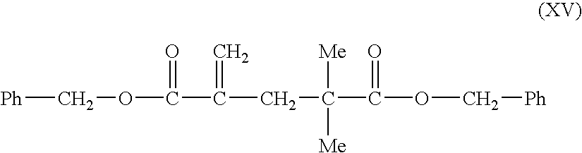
[Ph]COC(=O)C(CC(C(OC[Ph])=O)([Me])[Me])=C
